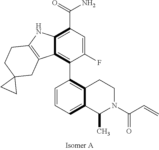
C12=C(C(N)=O)C=C(F)C(C3=C4C(=CC=C3)C(C)N(C(C=C)=O)CC4)=C1C1=C(N2)CCC2(C1)CC2
